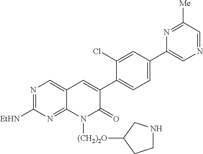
N1=C([EtHN])N=C2C(=C1)C=C(C1=CC=C(C3=CN=CC([Me])=N3)C=C1Cl)C(=O)N2[(CH2)2O]C1CNCC1
